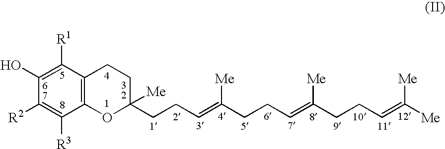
C1([R1])=C(O)C([R2])=C([R3])C2=C1CCC(CCC=C(CCC=C(CCC=C([Me])[Me])[Me])[Me])([Me])O2
